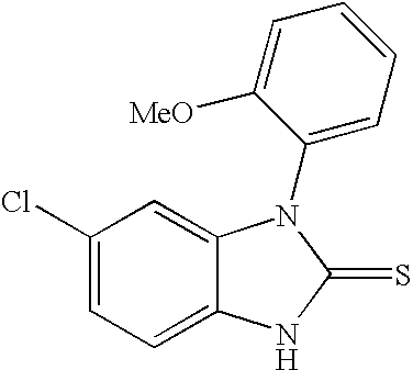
C1(Cl)=CC=C2C(=C1)N(C1=CC=CC=C1[MeO])C(=S)N2
